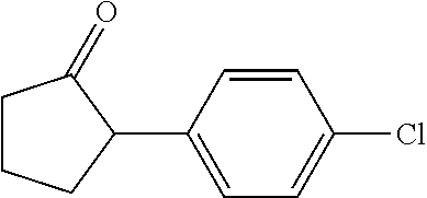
C1(C2C(=O)CCC2)=CC=C(Cl)C=C1
